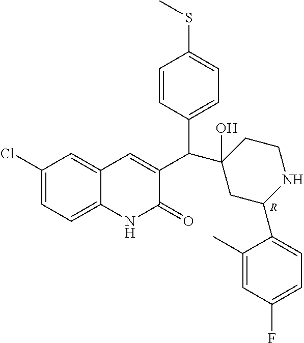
[R].C1(Cl)=CC=C2C(=C1)C=C(C(C1(O)CC(C3=CC=C(F)C=C3C)NCC1)C1=CC=C(SC)C=C1)C(=O)N2
